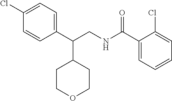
C1(C(NCC(C2=CC=C(Cl)C=C2)C2CCOCC2)=O)=CC=CC=C1Cl
